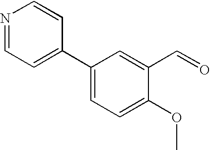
N1=CC=C(C2=CC=C(OC)C(C=O)=C2)C=C1
